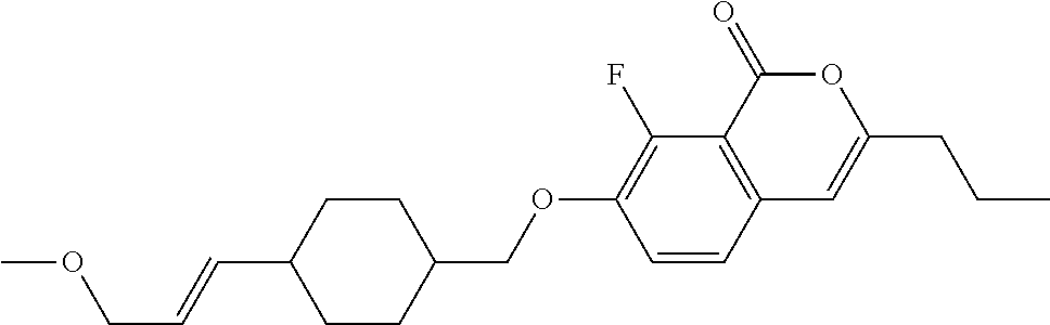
C12=C(C(=O)OC(CCC)=C1)C(F)=C(OCC1CCC(C=CCOC)CC1)C=C2
